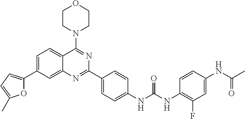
O1C(C2=CC=C3C(=C2)N=C(C2=CC=C(NC(NC4=C(F)C=C(NC(C)=O)C=C4)=O)C=C2)N=C3N2CCOCC2)=CC=C1C
